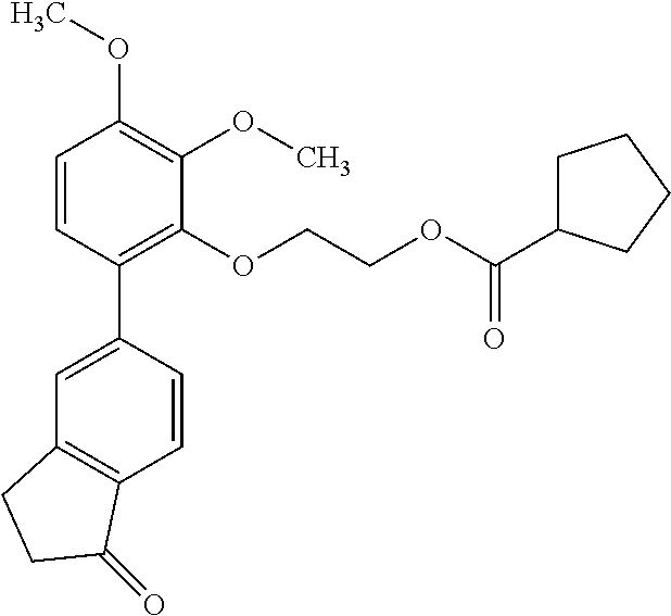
C1=CC(C2=CC3=C(C=C2)C(=O)CC3)=C(OCCOC(C2CCCC2)=O)C(OC)=C1OC
